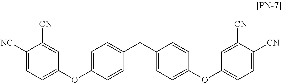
C1([NC])=CC=C(OC2=CC=C(CC3=CC=C(OC4=CC=C([CN])C([CN])=C4)C=C3)C=C2)C=C1[CN]
